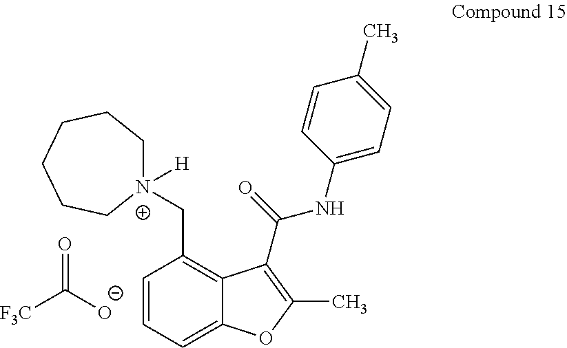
C1=CC=C2C(=C1C[N+]1([H])CCCCCC1)C(C(NC1=CC=C(C)C=C1)=O)=C(C)O2.O=C([F3C])[O-]
